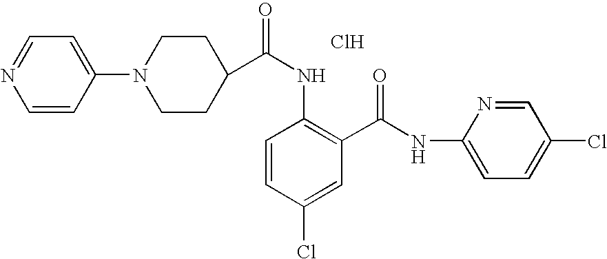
Cl.C1=CC(N2CCC(C(NC3=C(C(NC4=CC=C(Cl)C=N4)=O)C=C(Cl)C=C3)=O)CC2)=CC=N1
